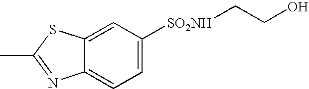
C12=CC([SO2NH]CCO)=CC=C1N=C(C)S2
